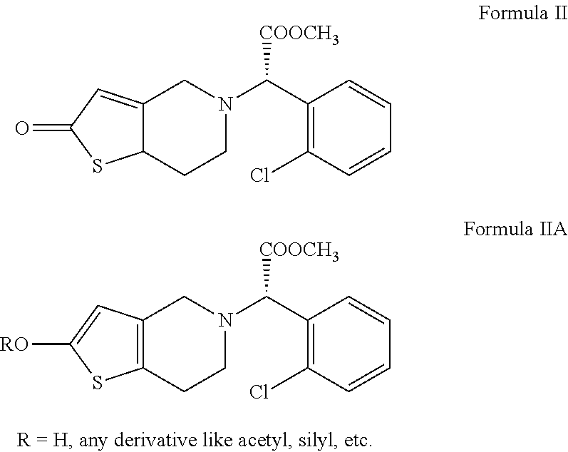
C12=C(CCN(C(C3=C(Cl)C=CC=C3)[COOCH3])C1)SC([RO])=C2.C12=CC(=O)SC1CCN(C(C1=C(Cl)C=CC=C1)[COOCH3])C2
